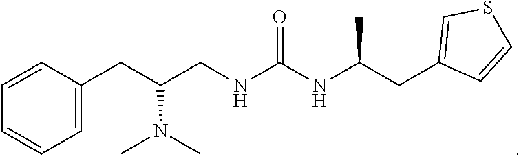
C1=CC=C(CC(CNC(NC(CC2=CSC=C2)C)=O)N(C)C)C=C1
